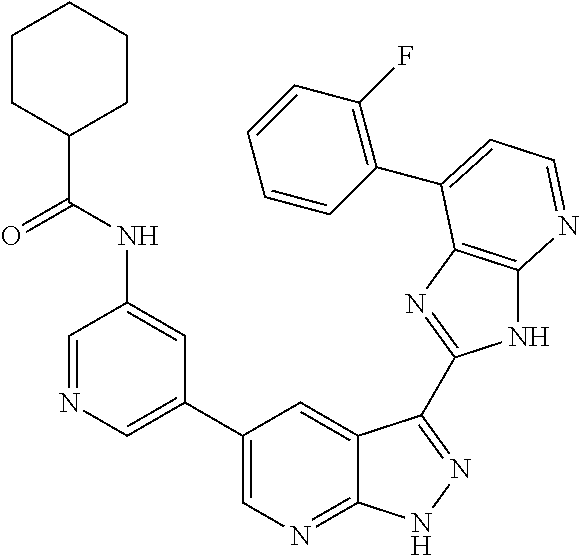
C1=NC=C(C2=CN=C3C(=C2)C(C2=NC4=C(N2)N=CC=C4C2=C(F)C=CC=C2)=NN3)C=C1NC(C1CCCCC1)=O
